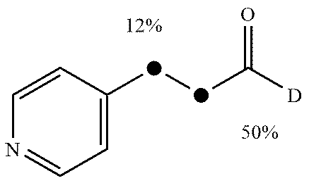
C1=CC([d][d]C([D])=O)=CC=N1
